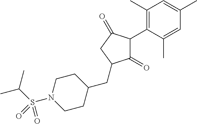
C1(=O)C(C2=C(C)C=C(C)C=C2C)C(=O)CC1CC1CCN(S(C(C)C)(=O)=O)CC1
